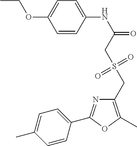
C1=CC(NC(=O)CS(CC2=C(C)OC(C3=CC=C(C)C=C3)=N2)(=O)=O)=CC=C1OCC
